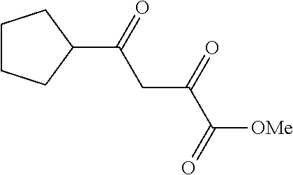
[OMe]C(C(CC(C1CCCC1)=O)=O)=O
